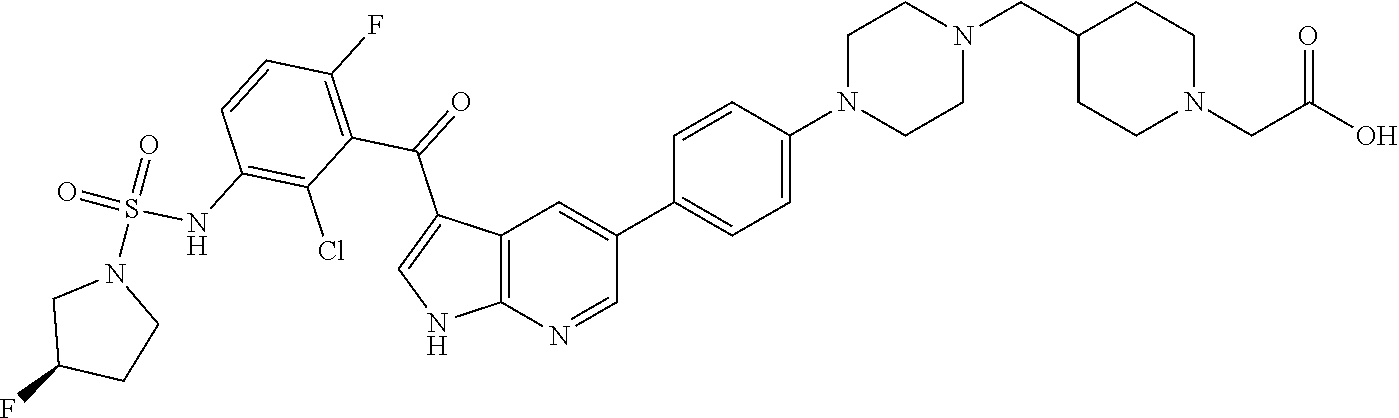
C1N(C2=CC=C(C3=CC4=C(N=C3)NC=C4C(C3=C(F)C=CC(NS(=O)(=O)N4CC(F)CC4)=C3Cl)=O)C=C2)CCN(CC2CCN(CC(O)=O)CC2)C1
